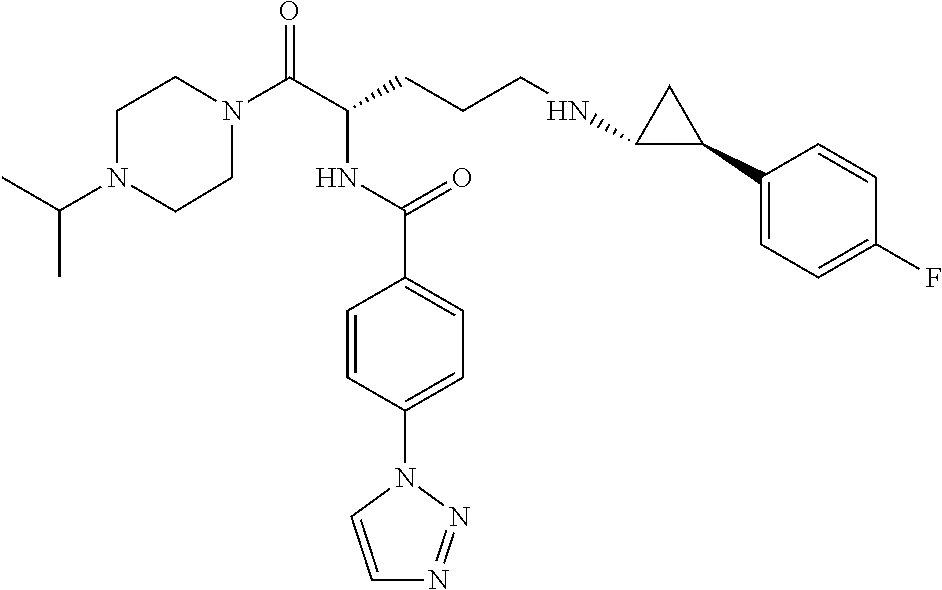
C1N(C(C(CCCNC2C(C3=CC=C(F)C=C3)C2)NC(C2=CC=C(N3C=CN=N3)C=C2)=O)=O)CCN(C(C)C)C1
